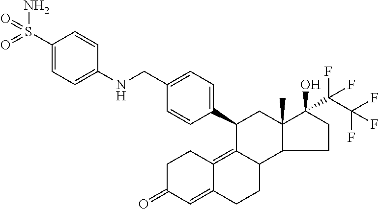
C1C(=O)C=C2C(=C3C(CC2)C2C(C)(CC3C3=CC=C(CNC4=CC=C(S(=O)(N)=O)C=C4)C=C3)C(O)(C(C(F)(F)F)(F)F)CC2)C1
